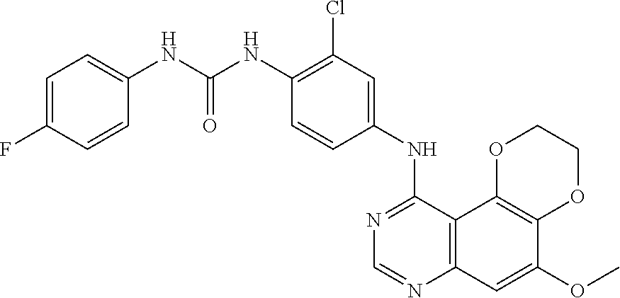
C12=C(C3=C(C=C1OC)N=CN=C3NC1=CC(Cl)=C(NC(NC3=CC=C(F)C=C3)=O)C=C1)OCCO2
